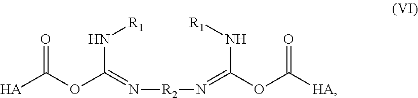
O=C(OC(=N[R2]N=C(OC([HA])=O)N[R1])N[R1])[HA]
